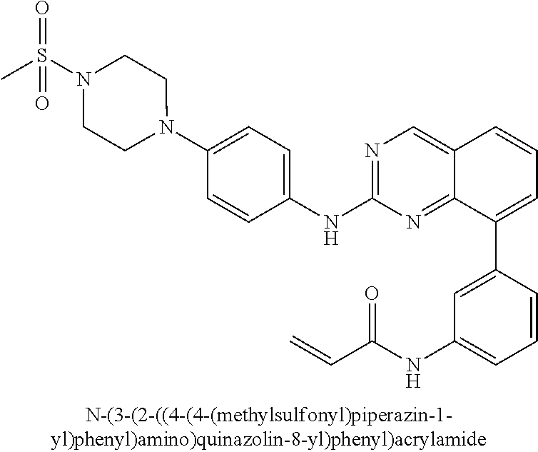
N1=C(NC2=CC=C(N3CCN(S(C)(=O)=O)CC3)C=C2)N=C2C(=C1)C=CC=C2C1=CC(NC(C=C)=O)=CC=C1
